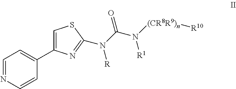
C1=NC=CC(C2=CSC(N(C(N([(CR8R9)n][R10])[R1])=O)[R])=N2)=C1
